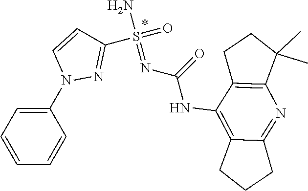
S(=O)(N)(=NC(NC1=C2C(=NC3=C1CCC3(C)C)CCC2)=O)C1=NN(C2=CC=CC=C2)C=C1
